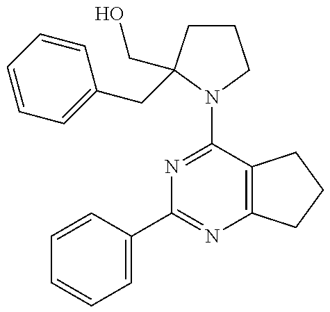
C1CC(CC2=CC=CC=C2)(CO)N(C2=NC(C3=CC=CC=C3)=NC3=C2CCC3)C1
